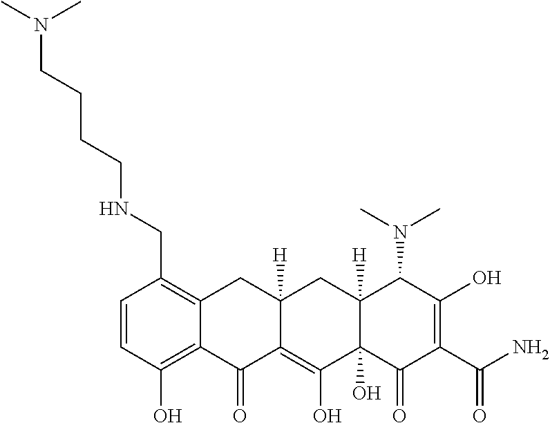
C1=CC(O)=C2C(=C1CNCCCCN(C)C)CC1([H])C(=C(O)C3(O)C([H])(C1)C(N(C)C)C(O)=C(C(=O)N)C3=O)C2=O
